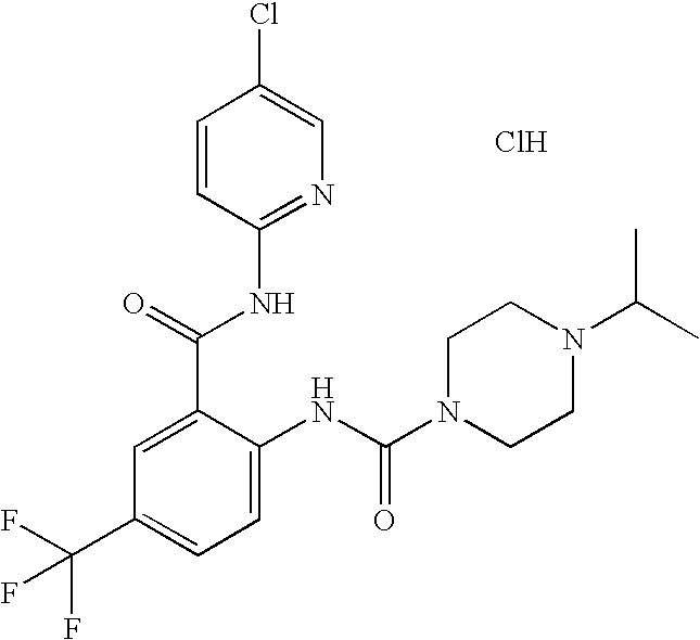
C1(C(NC2=NC=C(Cl)C=C2)=O)=CC(C(F)(F)F)=CC=C1NC(N1CCN(C(C)C)CC1)=O.Cl
